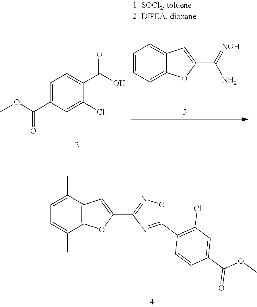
C1=C(C)C2=C(C(C)=C1)OC(C1=NOC(C3=C(Cl)C=C(C(OC)=O)C=C3)=N1)=C2.COC(C1=CC=C(C(O)=O)C(Cl)=C1)=O.C1=CC(C)=C2C(=C1C)C=C(C(=[NOH])N)O2
